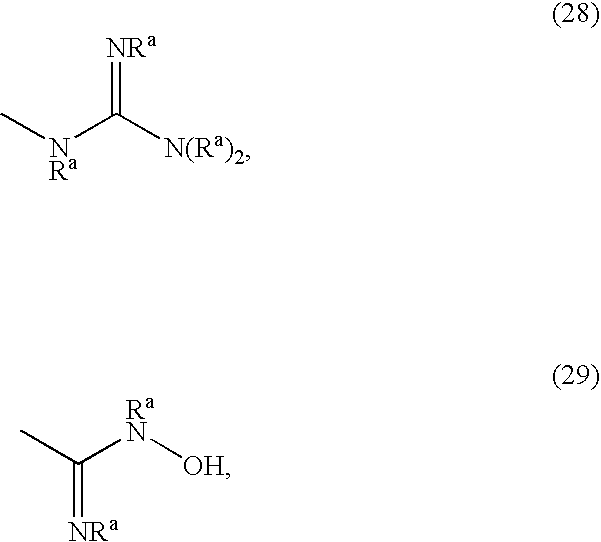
[N(Ra)2]C([NRa]C)=[NRa].[OH][RaN]C(C)=[NRa]
